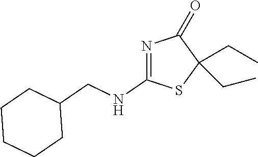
N(C1=NC(=O)C(CC)(CC)S1)CC1CCCCC1
